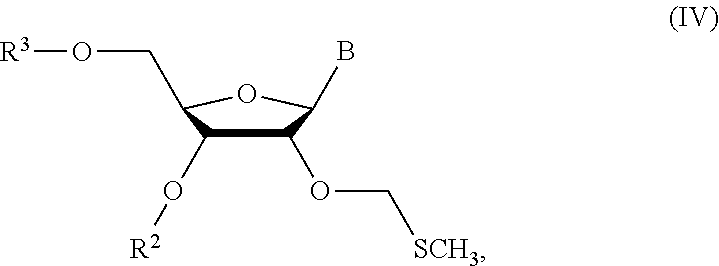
C1(OC[SCH3])C(O[R2])C(CO[R3])OC1B
